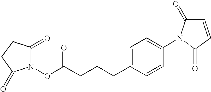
N1(OC(CCCC2=CC=C(N3C(=O)C=CC3=O)C=C2)=O)C(=O)CCC1=O
